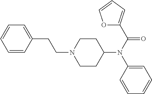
C1=C(CCN2CCC(N(C3=CC=CC=C3)C(=O)C3=CC=CO3)CC2)C=CC=C1
